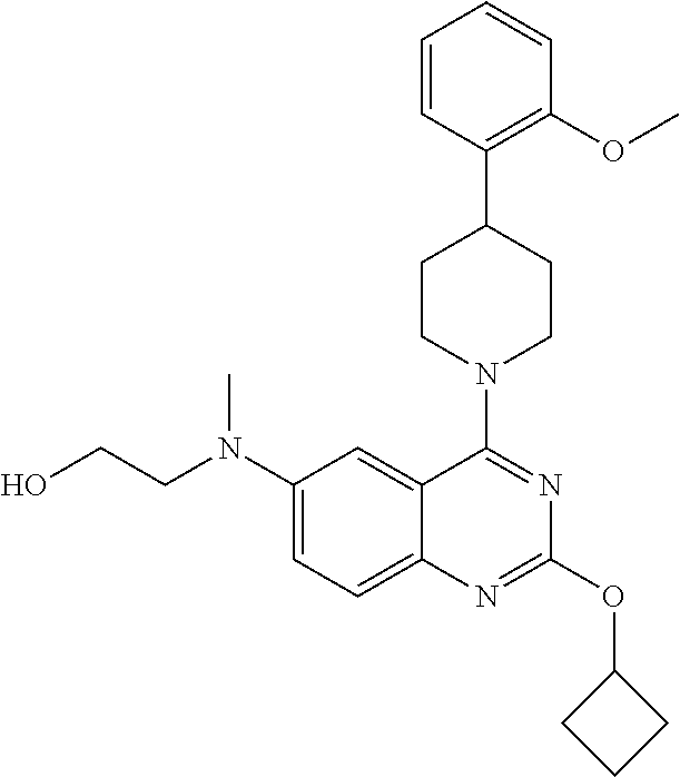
C12=CC=C(N(CCO)C)C=C1C(N1CCC(C3=C(OC)C=CC=C3)CC1)=NC(OC1CCC1)=N2
